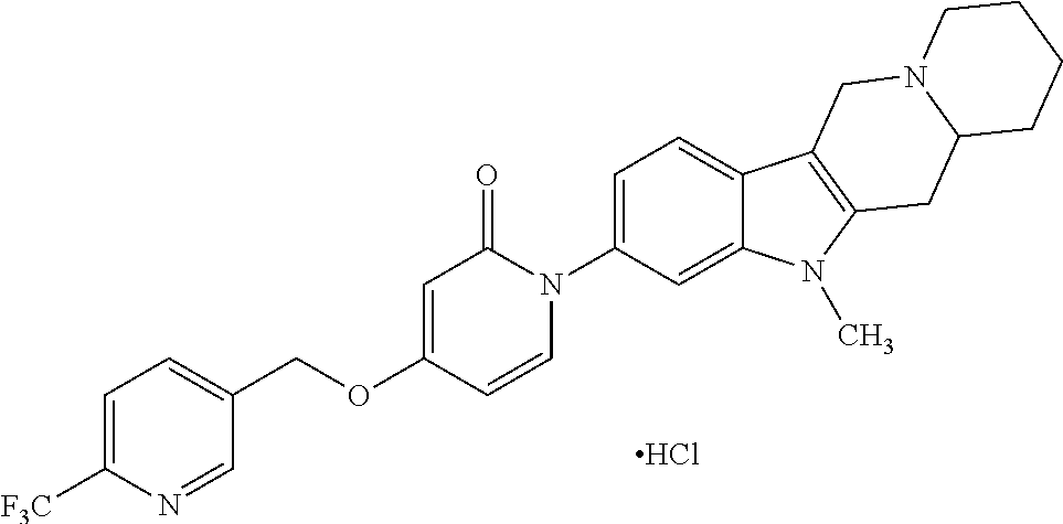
Cl.C1=CN(C2=CC=C3C(=C2)N(C)C2=C3CN3C(C2)CCCC3)C(=O)C=C1OCC1=CC=C([F3C])N=C1
